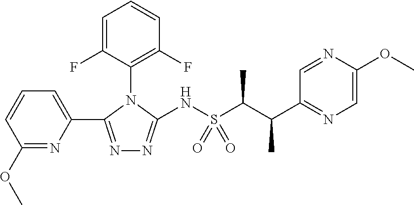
C1(OC)=NC(C2=NN=C(NS(C(C(C3=NC=C(OC)N=C3)C)C)(=O)=O)N2C2=C(F)C=CC=C2F)=CC=C1
